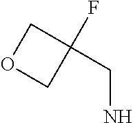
C1(F)(CN)COC1
